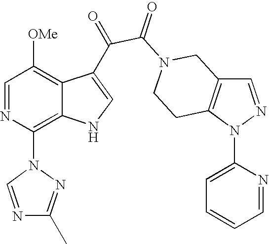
C1=NN(C2=CC=CC=N2)C2=C1CN(C(=O)C(=O)C1=CNC3=C(N4N=C(C)N=C4)N=CC([OMe])=C31)CC2
